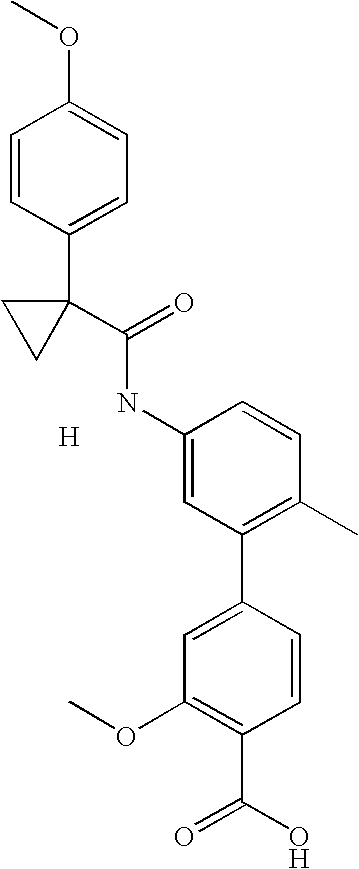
C1=CC(C2(C(NC3=CC(C4=CC(OC)=C(C(O)=O)C=C4)=C(C)C=C3)=O)CC2)=CC=C1OC.[H]
